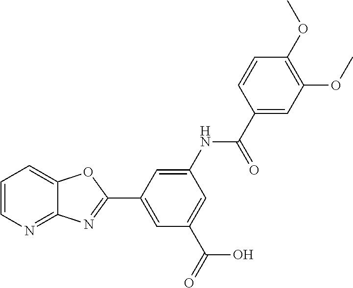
C1=CN=C2C(=C1)OC(C1=CC(C(O)=O)=CC(NC(=O)C3=CC(OC)=C(OC)C=C3)=C1)=N2
